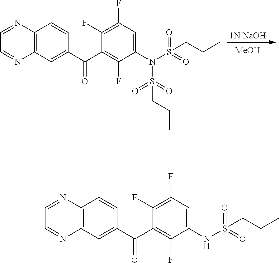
[1N NaOH].[MeOH].C12=C(C=C(C(C3=C(F)C(N(S(=O)(=O)CCC)S(=O)(=O)CCC)=CC(F)=C3F)=O)C=C1)N=CC=N2.C12=C(C=C(C(C3=C(F)C(NS(=O)(=O)CCC)=CC(F)=C3F)=O)C=C1)N=CC=N2
